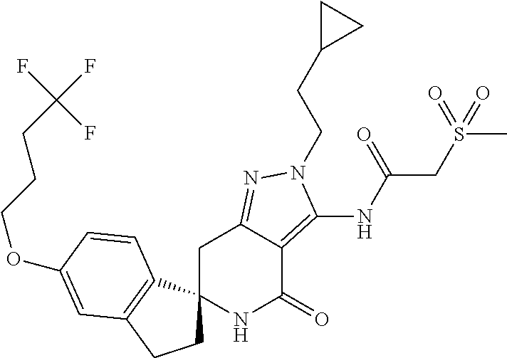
C1C2(C3=C(C1)C=C(OCCCC(F)(F)F)C=C3)NC(=O)C1=C(NC(CS(C)(=O)=O)=O)N(CCC3CC3)N=C1C2
